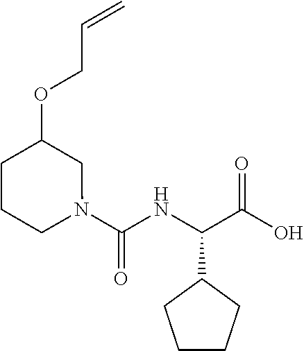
C(NC(C(O)=O)C1CCCC1)(=O)N1CC(OCC=C)CCC1
